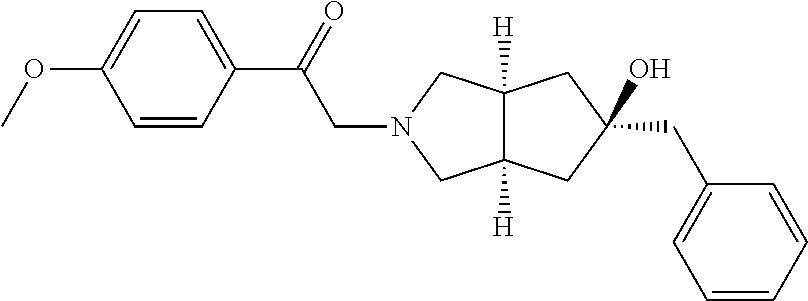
C1=CC(C(=O)CN2CC3([H])C([H])(C2)CC(CC2=CC=CC=C2)(O)C3)=CC=C1OC
